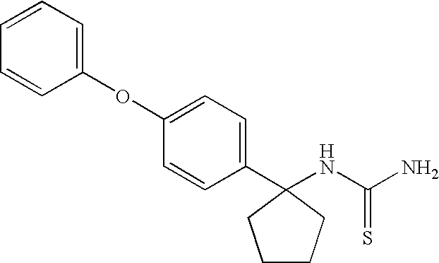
C1(OC2=CC=C(C3(NC(N)=S)CCCC3)C=C2)=CC=CC=C1
